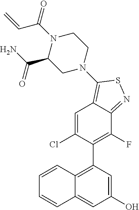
C12=C(C3=C(F)C4=NSC(N5CCN(C(=O)C=C)C(C(N)=O)C5)=C4C=C3Cl)C=C(O)C=C1C=CC=C2
